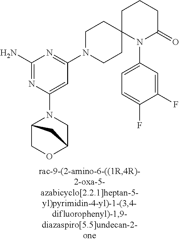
C1(N)=NC(N2C3COC(C2)C3)=CC(N2CCC3(CC2)N(C2=CC=C(F)C(F)=C2)C(=O)CCC3)=N1
